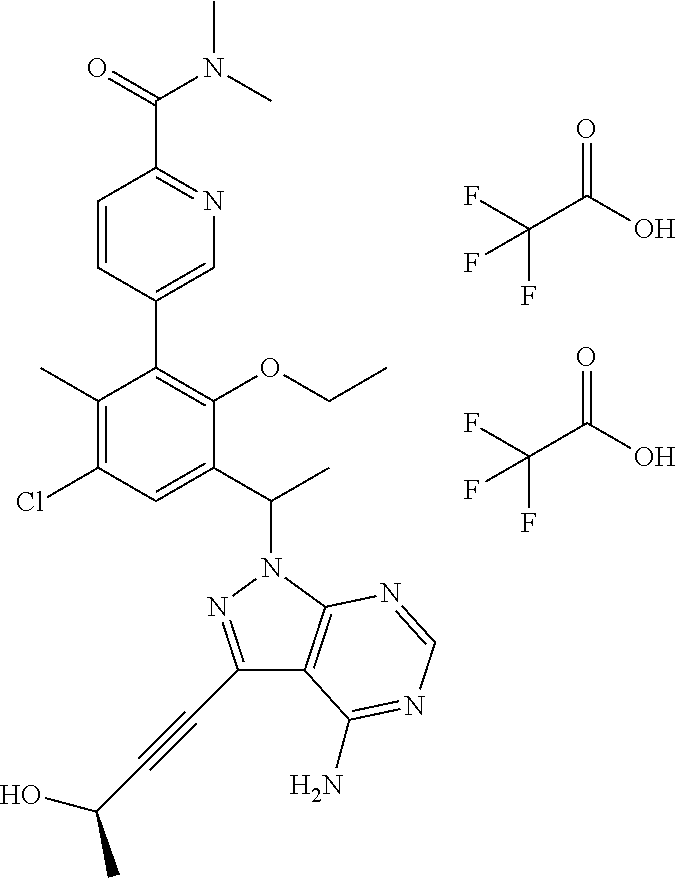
C1(C2=C(OCC)C(C(C)N3N=C(C#CC(O)C)C4=C3N=CN=C4N)=CC(Cl)=C2C)=CN=C(C(N(C)C)=O)C=C1.FC(C(O)=O)(F)F.FC(C(O)=O)(F)F
